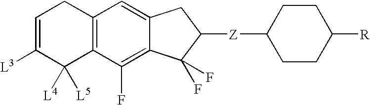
C1=C([L3])C([L4])([L5])C2=C(C1)C=C1C(=C2F)C(F)(F)C([Z]C2CCC([R])CC2)C1
